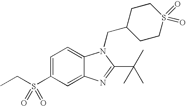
C12=CC(S(=O)(=O)CC)=CC=C1N(CC1CCS(=O)(=O)CC1)C(C(C)(C)C)=N2
